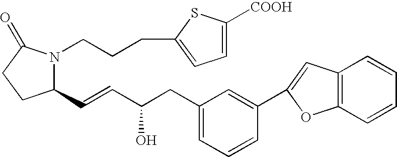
C1(C=CC(O)CC2=CC=CC(C3=CC4=C(O3)C=CC=C4)=C2)N(CCCC2=CC=C([COOH])S2)C(=O)CC1
